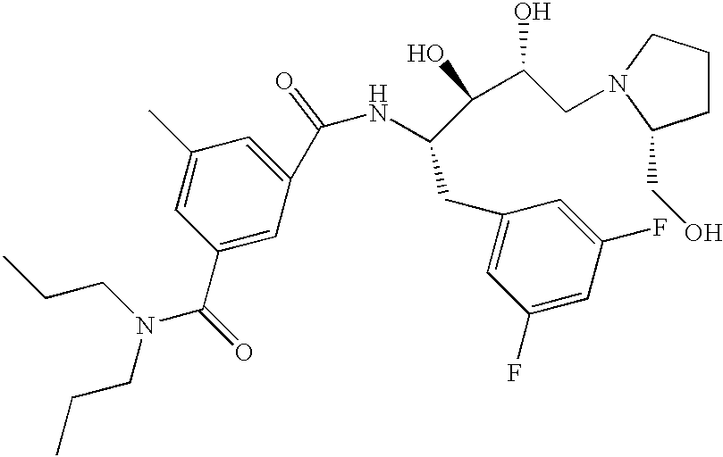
C(C1=CC(C)=CC(C(=O)N(CCC)CCC)=C1)(NC(CC1=CC(F)=CC(F)=C1)C(C(O)CN1CCCC1CO)O)=O
